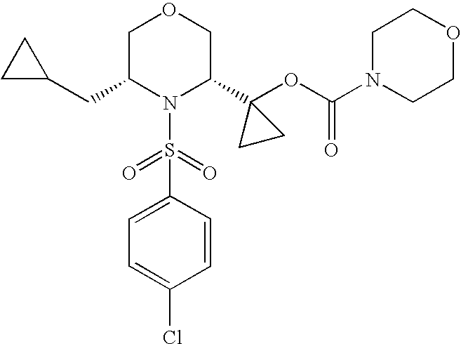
C1=C(S(=O)(=O)N2C(C3(OC(=O)N4CCOCC4)CC3)COCC2CC2CC2)C=CC(Cl)=C1
